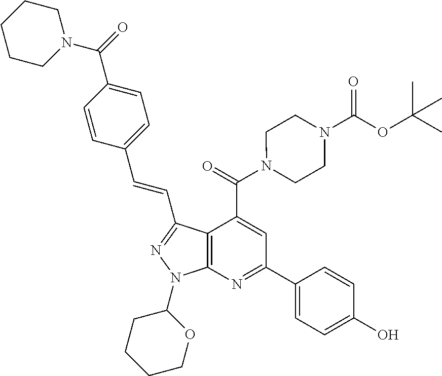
C1(C2=NC3=C(C(C(=O)N4CCN(C(OC(C)(C)C)=O)CC4)=C2)C(C=CC2=CC=C(C(=O)N4CCCCC4)C=C2)=NN3C2CCCCO2)=CC=C(O)C=C1
